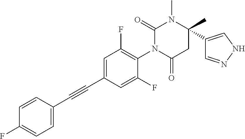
C1=C(C#CC2=CC=C(F)C=C2)C=C(F)C(N2C(=O)CC(C3=CNN=C3)(C)N(C)C2=O)=C1F
